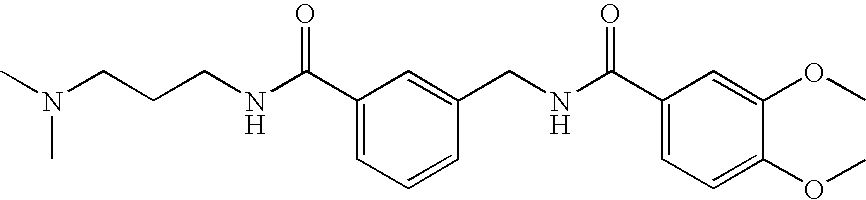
C(CCNC(C1=CC=CC(CNC(C2=CC=C(OC)C(OC)=C2)=O)=C1)=O)N(C)C
